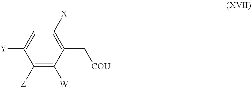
C1(C[COU])=C([X])C=C([Y])C([Z])=C1[W]
